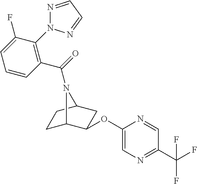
N1=CC=NN1C1=C(C(=O)N2C3CCC2CC3OC2=CN=C(C(F)(F)F)C=N2)C=CC=C1F
